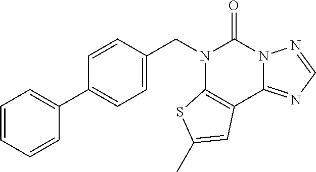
C1(CN2C3=C(C4=NC=NN4C2=O)C=C(C)S3)=CC=C(C2=CC=CC=C2)C=C1
